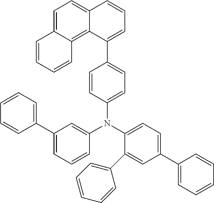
C1=C(C2=CC=CC=C2)C=C(N(C2=CC=C(C3=CC=CC=C3)C=C2C2=CC=CC=C2)C2=CC=C(C3=CC=CC4=CC=C5C(=C34)C=CC=C5)C=C2)C=C1
